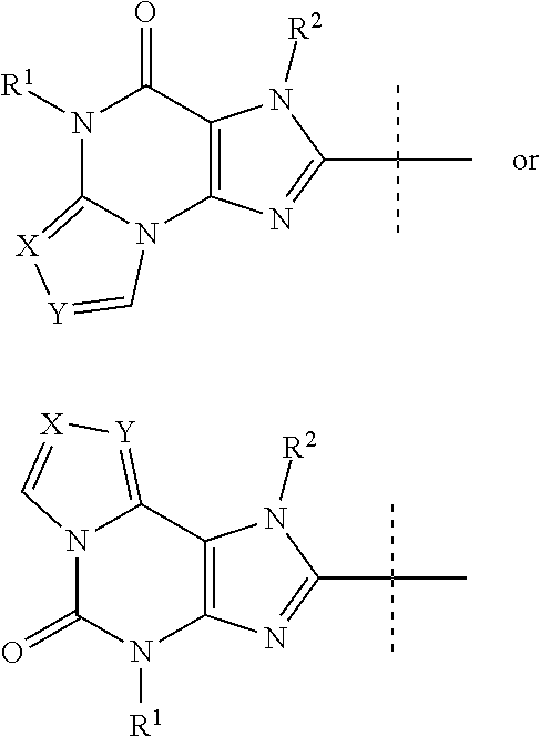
N1([R1])C2=[X][Y]=CN2C2=C(C1=O)N([R2])C(C(C)(C)C)=N2.N12C(=O)N([R1])C3=C(C1=[Y][X]=C2)N([R2])C(C(C)(C)C)=N3
